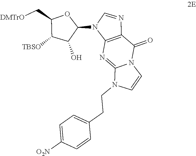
C12=C(N=C3N(C1=O)C=CN3CCC1=CC=C([O2N])C=C1)N(C1OC(C[DMTrO])C([TBSO])C1O)C=N2
